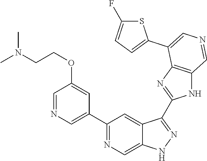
C1(C2=CN=CC(OCCN(C)C)=C2)=NC=C2C(=C1)C(C1=NC3=C(N1)C=NC=C3C1=CC=C(F)S1)=NN2
